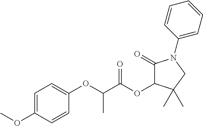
C1=C(OC)C=CC(OC(C)C(=O)OC2C(=O)N(C3=CC=CC=C3)CC2(C)C)=C1
